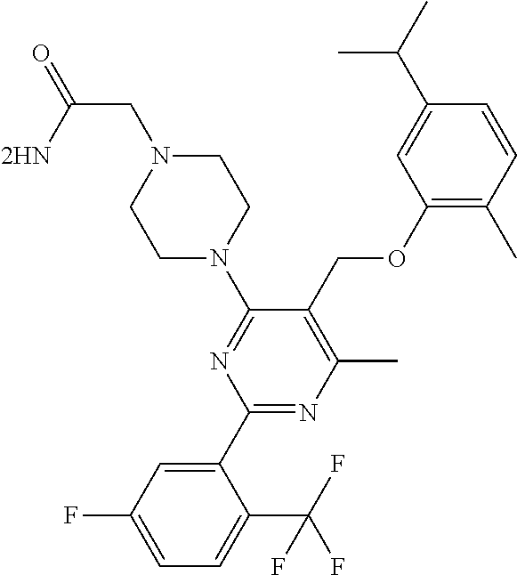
C1(OCC2=C(C)N=C(C3=CC(F)=CC=C3C(F)(F)F)N=C2N2CCN(CC(=O)[2HN])CC2)=C(C)C=CC(C(C)C)=C1
